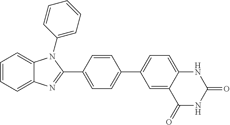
C1=CC=C2C(=C1)N(C1=CC=CC=C1)C(C1=CC=C(C3=CC=C4C(=C3)C(=O)NC(=O)N4)C=C1)=N2
